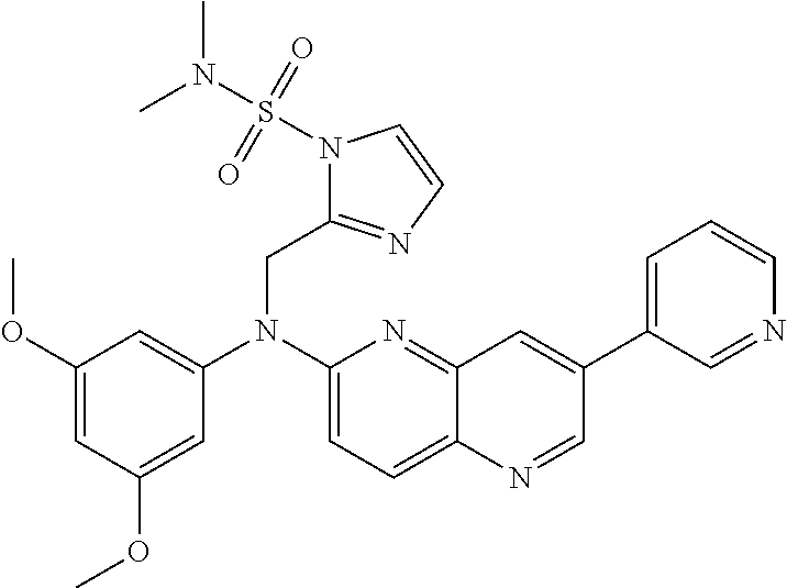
C1(OC)=CC(OC)=CC(N(C2=CC=C3C(=N2)C=C(C2=CC=CN=C2)C=N3)CC2=NC=CN2S(N(C)C)(=O)=O)=C1
